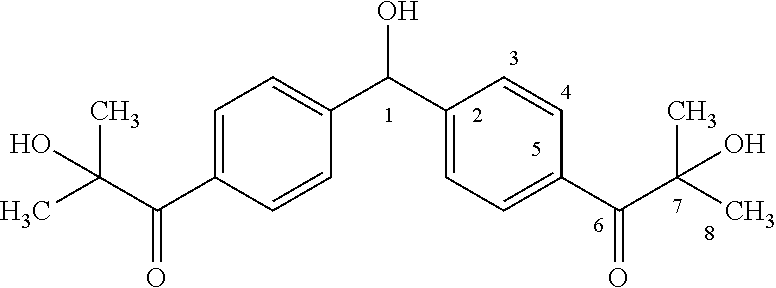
C1=C(C(C(C)(C)O)=O)C=CC(C(C2=CC=C(C(C(C)(C)O)=O)C=C2)O)=C1
